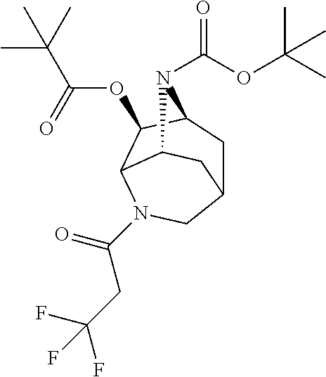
C12CC3C(OC(C(C)(C)C)=O)C(N(C(CC(F)(F)F)=O)C1)C(C2)N3C(OC(C)(C)C)=O
